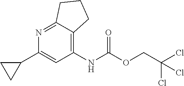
C1(C2=CC(NC(=O)OCC(Cl)(Cl)Cl)=C3C(=N2)CCC3)CC1
